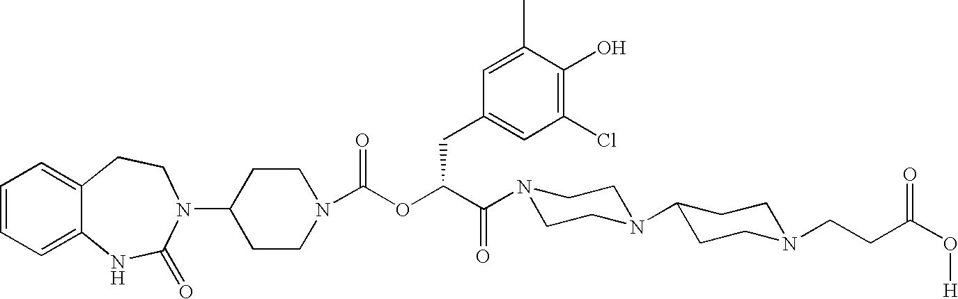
C1(N2C(=O)NC3=CC=CC=C3CC2)CCN(C(OC(C(N2CCN(C3CCN(CCC(O[H])=O)CC3)CC2)=O)CC2=CC(Cl)=C(O)C(C)=C2)=O)CC1
